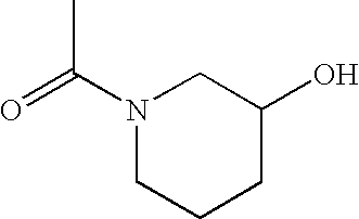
N1(C(=O)C)CCCC(O)C1
